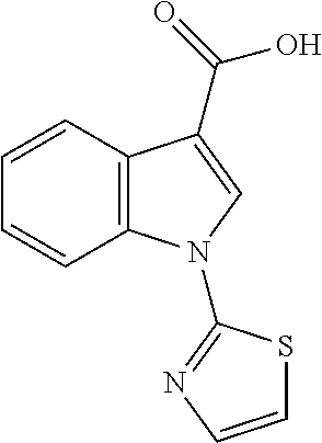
C1=CC2=C(C=C1)N(C1=NC=CS1)C=C2C(=O)O
